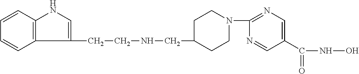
C12=C(C=CC=C1)NC=C2CCNCC1CCN(C2=NC=C(C(NO)=O)C=N2)CC1
